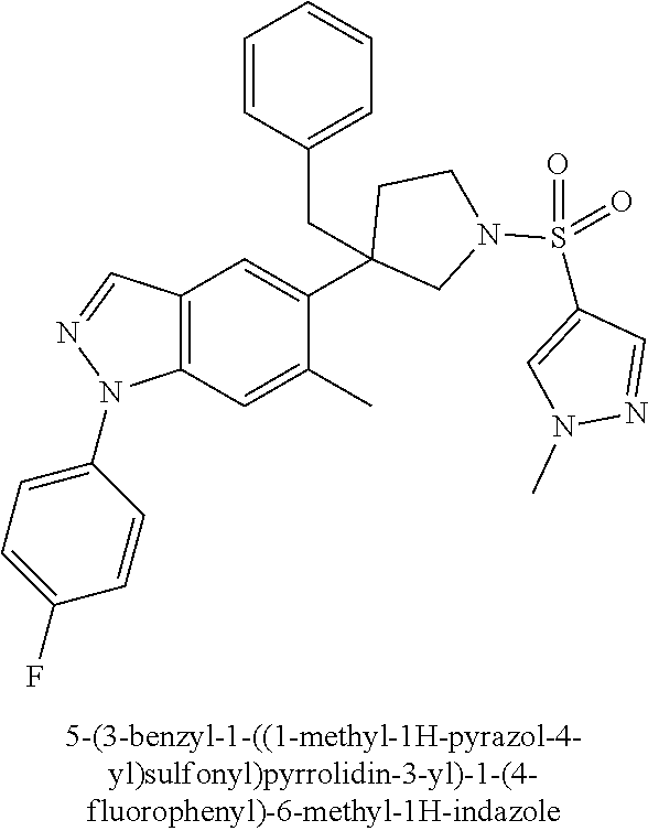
C12=C(C=C(C)C(C3(CC4=CC=CC=C4)CN(S(C4=CN(C)N=C4)(=O)=O)CC3)=C1)N(C1=CC=C(F)C=C1)N=C2
